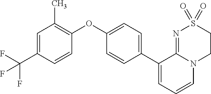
C1(OC2=C(C)C=C(C(F)(F)F)C=C2)=CC=C(C2=CC=CN3C2=NS(=O)(=O)CC3)C=C1
